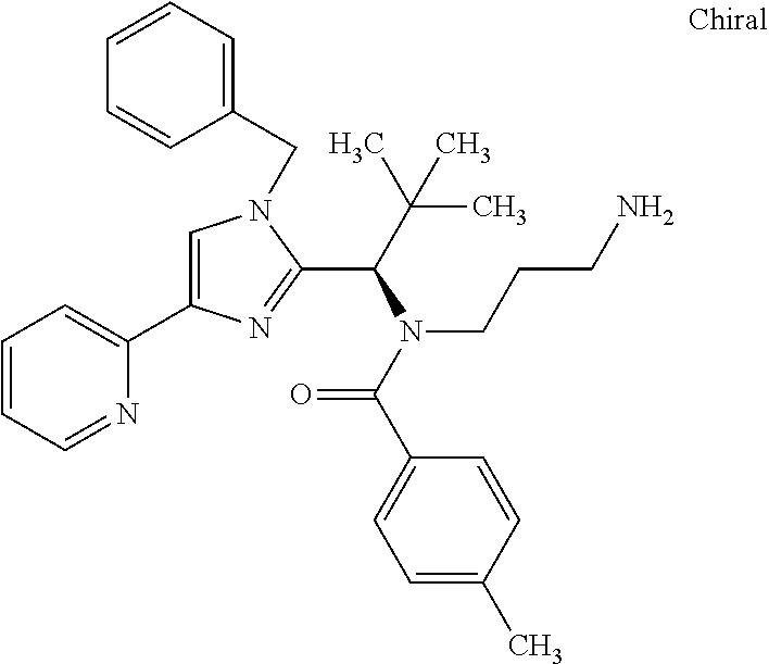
C1=C(C2=CC=CC=N2)N=C(C(C(C)(C)C)N(C(C2=CC=C(C)C=C2)=O)CCCN)N1CC1=CC=CC=C1
